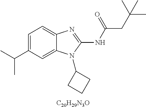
[C20H29N3O].C1=C(C(C)C)C=C2C(=C1)N=C(NC(CC(C)(C)C)=O)N2C1CCC1
